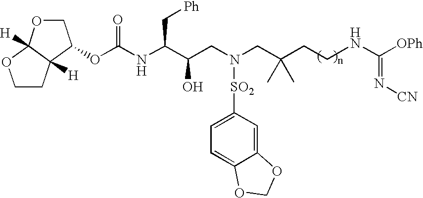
C1OC2([H])C([H])(C1OC(NC(C(CN(CC(CCNC(=N[CN])[OPh])(C)C)[SO2]C1=CC=C3C(=C1)OCO3)O)C[Ph])=O)CCO2
